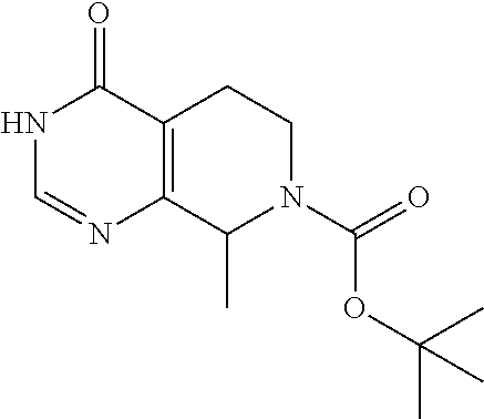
C1N(C(=O)OC(C)(C)C)C(C)C2=C(C1)C(=O)NC=N2
